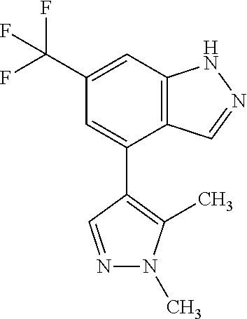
C1(C(F)(F)F)=CC2=C(C(C3=C(C)N(C)N=C3)=C1)C=NN2
